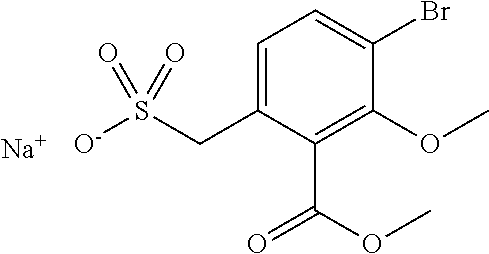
C1=C(CS([O-])(=O)=O)C(C(OC)=O)=C(OC)C(Br)=C1.[Na]
